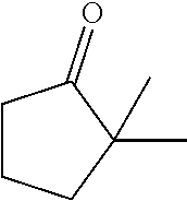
C1CCC(C)(C)C1=O
